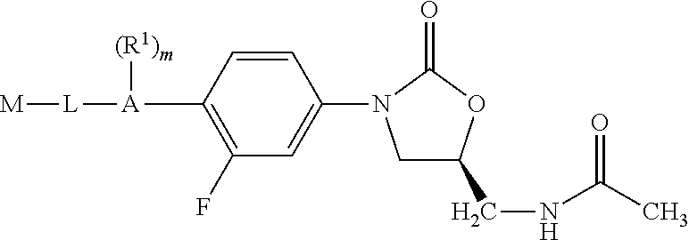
C1C(CNC(C)=O)OC(=O)N1C1=CC(F)=C([A]([L][M])[(R1)m])C=C1
